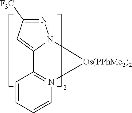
C12=CC([F3C])=NN1[Os(PPhMe2)2]N1=C2C=CC=C1
